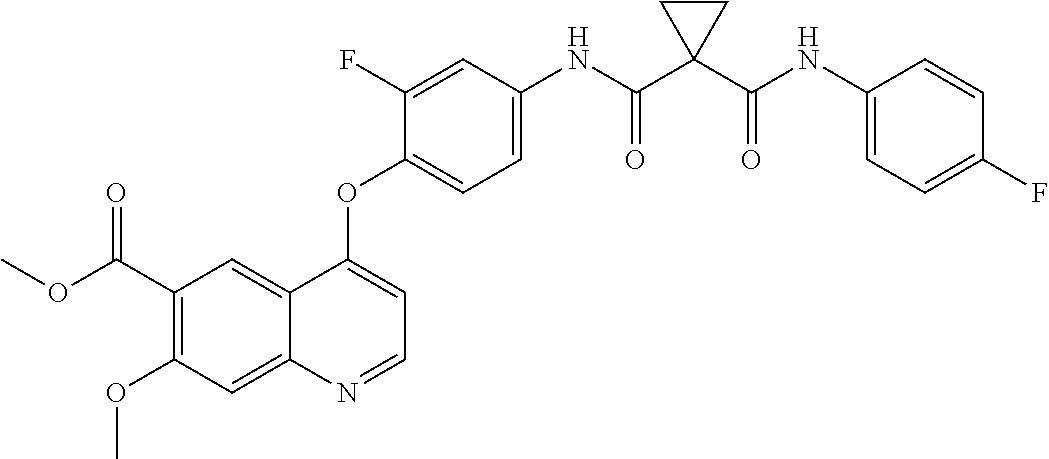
C12=CC(C(OC)=O)=C(OC)C=C1N=CC=C2OC1=CC=C(NC(C2(C(NC3=CC=C(F)C=C3)=O)CC2)=O)C=C1F
